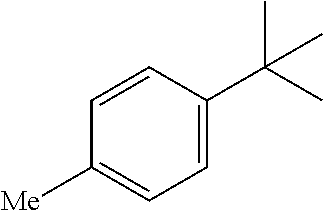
C1=C(C(C)(C)C)C=CC([Me])=C1
